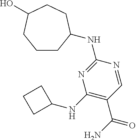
N1=C(NC2CCCC(O)CC2)N=CC(C(=O)N)=C1NC1CCC1
